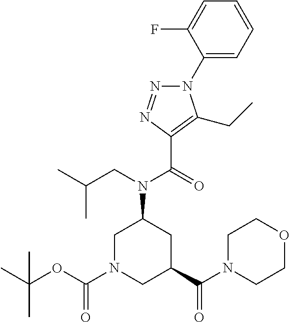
N1(C2=CC=CC=C2F)N=NC(C(=O)N(CC(C)C)C2CN(C(OC(C)(C)C)=O)CC(C(N3CCOCC3)=O)C2)=C1CC
